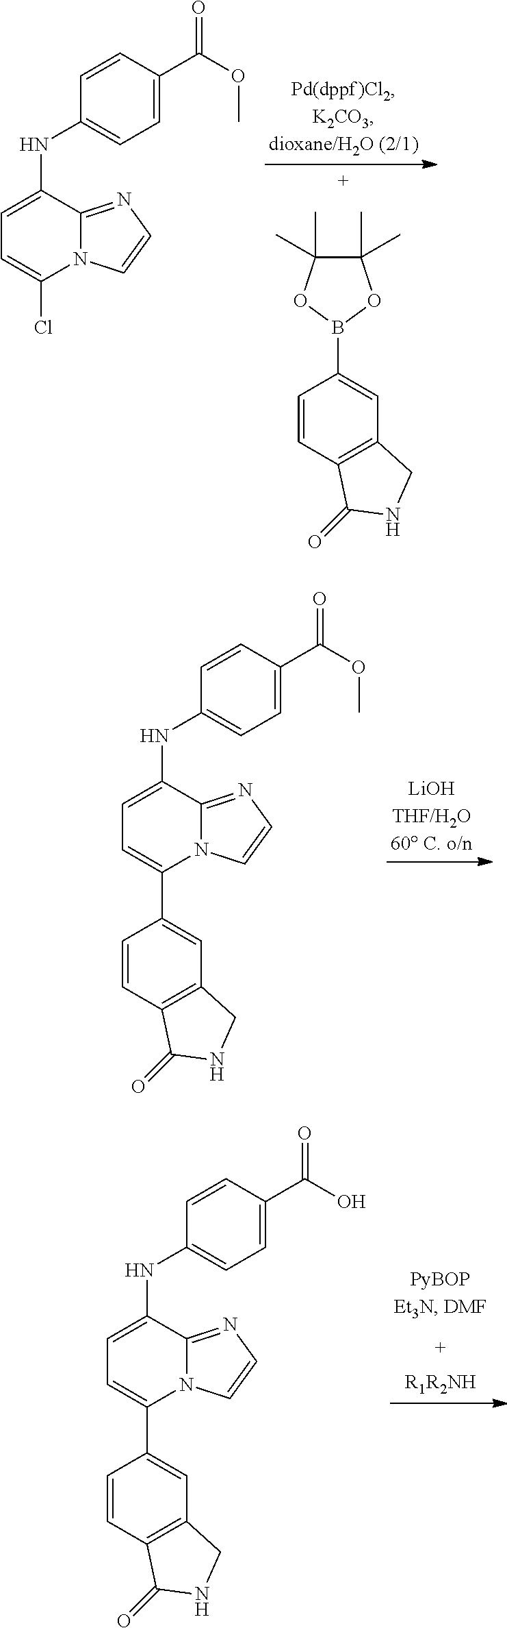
C1(C)(C)C(C)(C)OB(C2=CC3=C(C=C2)C(=O)NC3)O1.C1=C(NC2=CC=C(C(OC)=O)C=C2)C2=NC=CN2C(Cl)=C1.C1=C(NC2=CC=C(C(OC)=O)C=C2)C2=NC=CN2C(C2=CC3=C(C=C2)C(=O)NC3)=C1.C1=C(NC2=CC=C(C(O)=O)C=C2)C2=NC=CN2C(C2=CC3=C(C=C2)C(=O)NC3)=C1
